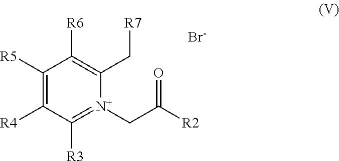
C1([R5])=C([R4])C([R3])=[N+](CC([R2])=O)C(C[R7])=C1[R6].[Br-]
